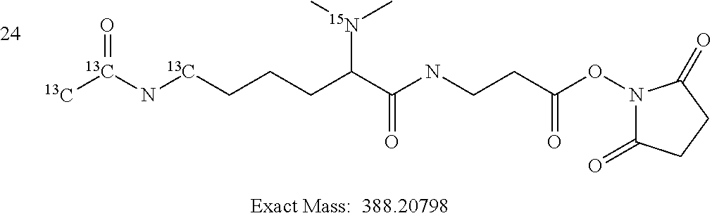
[13C][13C](=O)N[13C]CCCC(C(=O)NCCC(ON1C(=O)CCC1=O)=O)[15N](C)C
